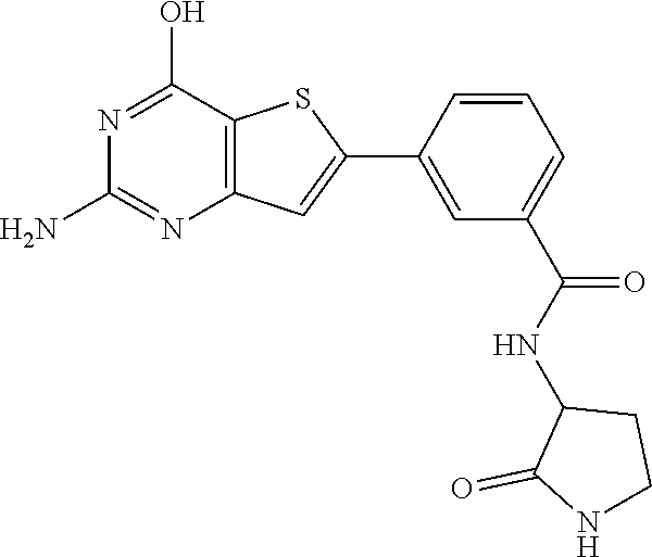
NC1=NC2=C(C(O)=N1)SC(C1=CC(C(=O)NC3C(=O)NCC3)=CC=C1)=C2
